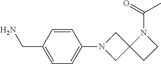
NCC1=CC=C(N2CC3(C2)CCN3C(C)=O)C=C1
